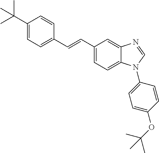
C1(C(C)(C)C)=CC=C(C=CC2=CC=C3C(=C2)N=CN3C2=CC=C(OC(C)(C)C)C=C2)C=C1
